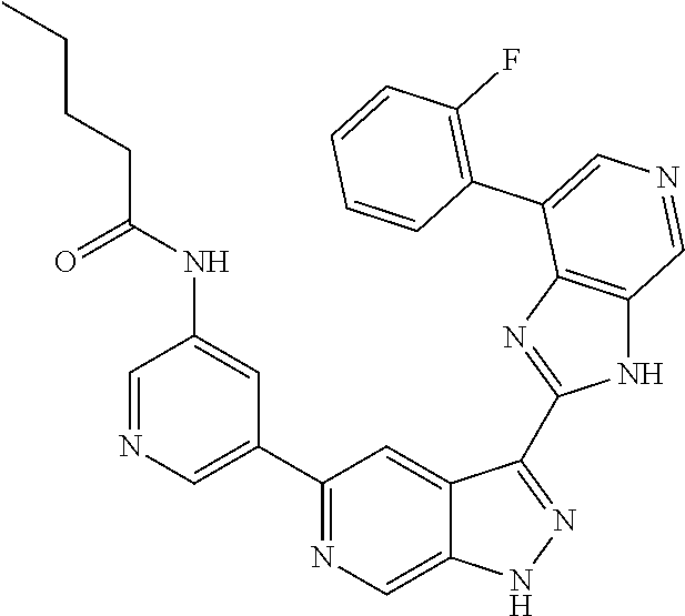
C1(C2=CN=CC(NC(=O)CCCC)=C2)=NC=C2C(=C1)C(C1=NC3=C(N1)C=NC=C3C1=C(F)C=CC=C1)=NN2
